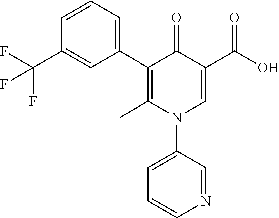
C1(C2=CC=CC(C(F)(F)F)=C2)=C(C)N(C2=CC=CN=C2)C=C(C(=O)O)C1=O
